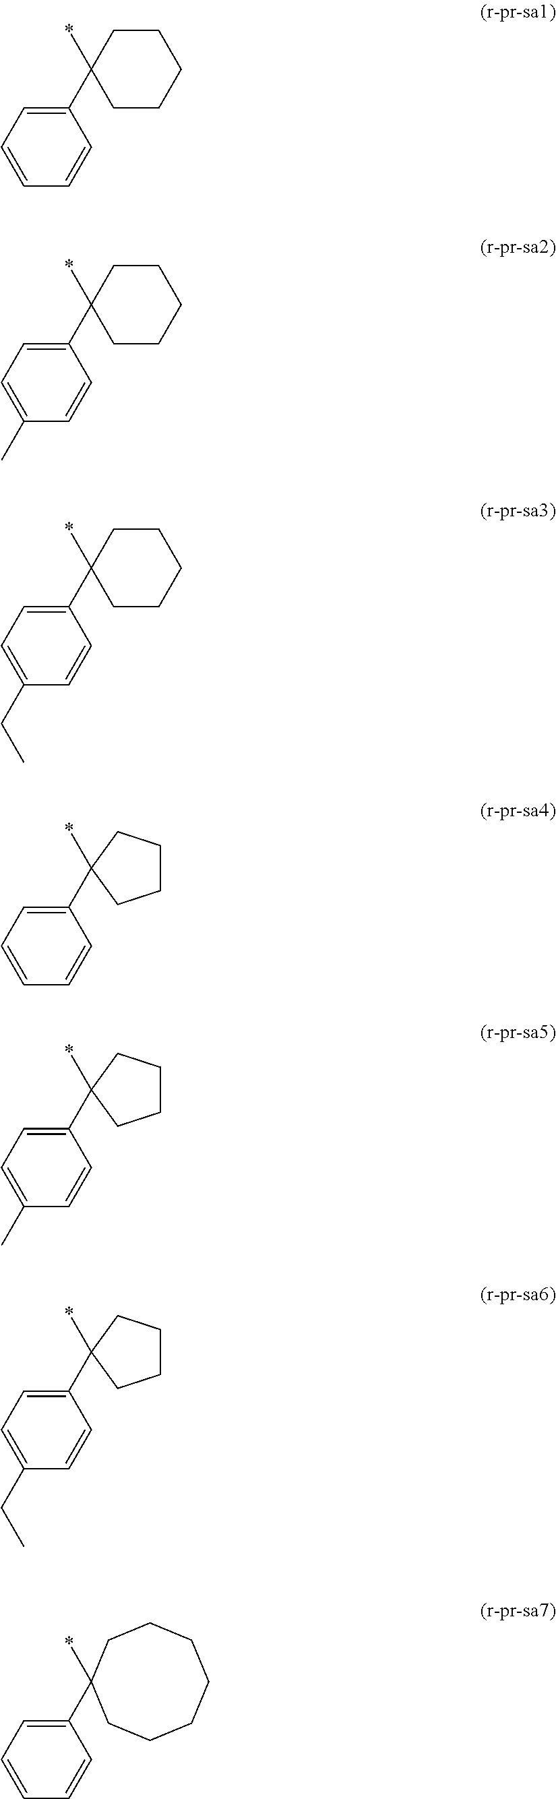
C1=CC=CC(C2(*)CCCCC2)=C1.C1=C(C)C=CC(C2(*)CCCCC2)=C1.C1=C(CC)C=CC(C2(*)CCCCC2)=C1.C1=CC=CC(C2(*)CCCC2)=C1.C1=C(C)C=CC(C2(*)CCCC2)=C1.C1=C(CC)C=CC(C2(*)CCCC2)=C1.C1=CC=CC(C2(*)CCCCCCC2)=C1
